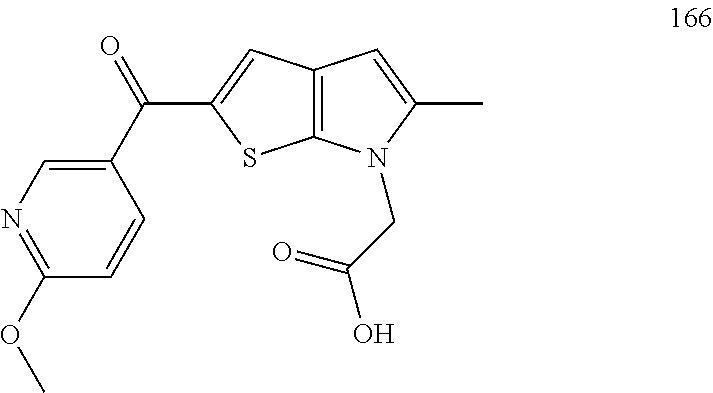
N1=C(OC)C=CC(C(=O)C2=CC3=C(S2)N(CC(O)=O)C(C)=C3)=C1
